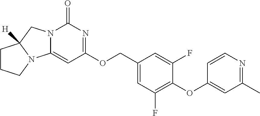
C1=C(COC2=NC(=O)N3C(=C2)N2C([H])(C3)CCC2)C=C(F)C(OC2=CC(C)=NC=C2)=C1F
